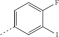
C1=C(C)C=C(I)C(F)=C1
